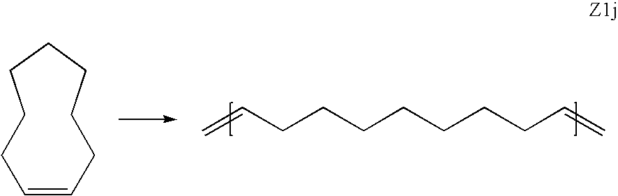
C=CCCCCCCCC=C.C1=CCCCCCCC1
